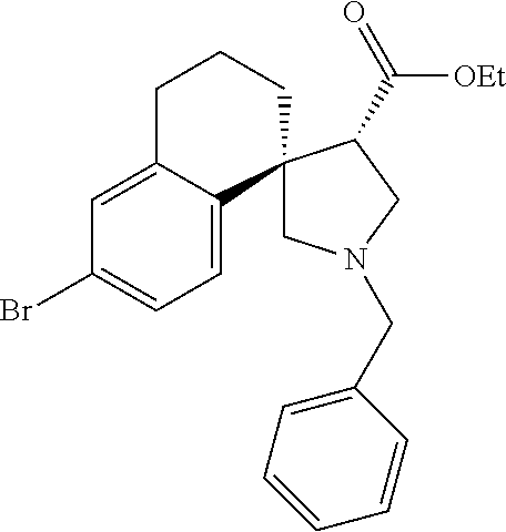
C1=C2C(=CC=C1Br)C1(CCC2)CN(CC2=CC=CC=C2)CC1C([OEt])=O
